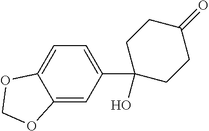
C12=CC(C3(O)CCC(=O)CC3)=CC=C1OCO2
